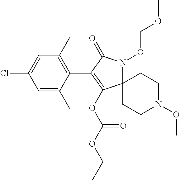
C12(N(OCOC)C(=O)C(C3=C(C)C=C(Cl)C=C3C)=C1OC(OCC)=O)CCN(OC)CC2
